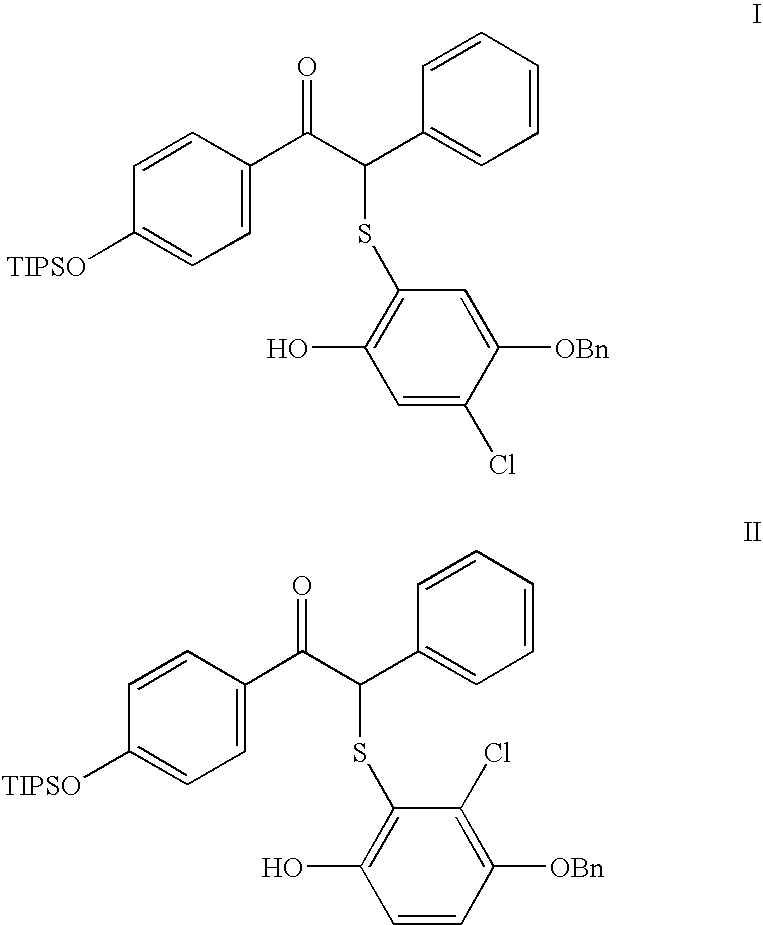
C1=CC([TIPSO])=CC=C1C(C(C1=CC=CC=C1)SC1=C(O)C=C(Cl)C([OBn])=C1)=O.C1=CC([TIPSO])=CC=C1C(C(C1=CC=CC=C1)SC1=C(O)C=CC([OBn])=C1Cl)=O
